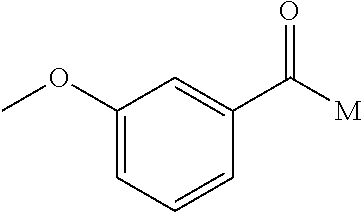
C1(OC)=CC=CC(C(=O)[M])=C1
